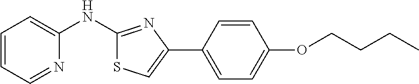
C1=CC=NC(NC2=NC(C3=CC=C(OCCCC)C=C3)=CS2)=C1
